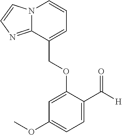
N12C(=NC=C1)C(COC1=CC(OC)=CC=C1C([H])=O)=CC=C2
